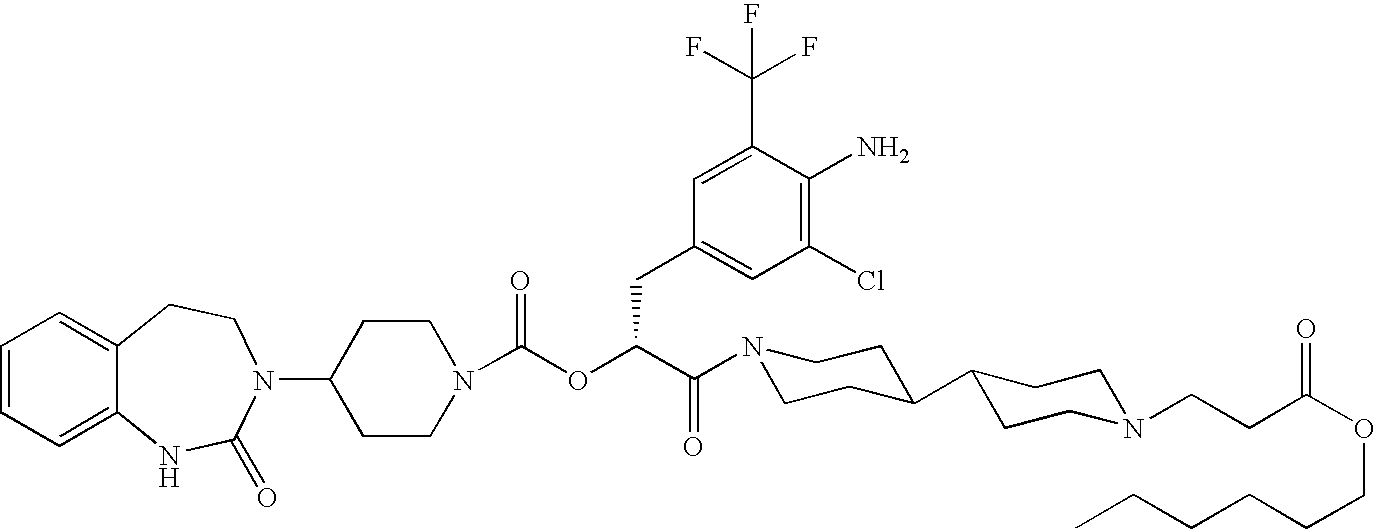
C1=CC=C2C(=C1)CCN(C1CCN(C(OC(C(N3CCC(C4CCN(CCC(OCCCCCC)=O)CC4)CC3)=O)CC3=CC(Cl)=C(N)C(C(F)(F)F)=C3)=O)CC1)C(=O)N2
